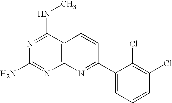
N1=C(NC)C2=C(N=C1N)N=C(C1=CC=CC(Cl)=C1Cl)C=C2
